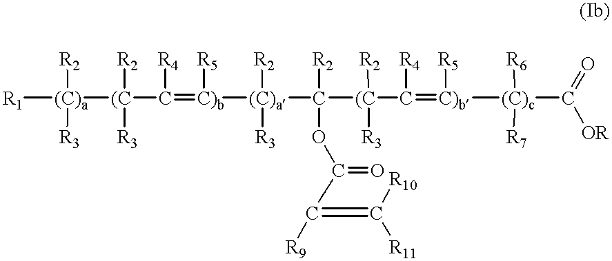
[R1][(C)a]([(C](C(=[C)b]([R5])[(C)a](C([(C](C(=[C)b]([(C)c]([R6])([R7])C(=O)[OR])[R5])[R4])([R2])[R3])([R2])OC(C(=C([R10])[R11])[R9])=O)([R2])[R3])[R4])([R3])[R2])([R2])[R3]
